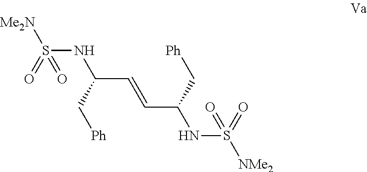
S(NC(C=CC(NS([NMe2])(=O)=O)C[Ph])C[Ph])([Me2N])(=O)=O
